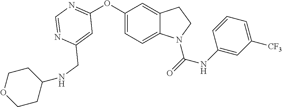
C1=C(CNC2CCOCC2)N=CN=C1OC1=CC=C2C(=C1)CCN2C(=O)NC1=CC([CF3])=CC=C1
